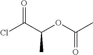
ClC(C(OC(C)=O)C)=O
